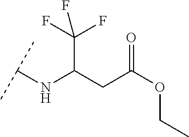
C(C(CC(OCC)=O)NC(C)C)(F)(F)F
